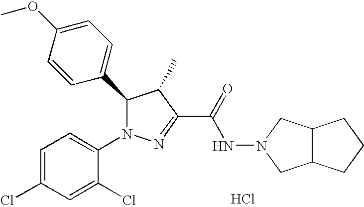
C1=C(OC)C=CC(C2N(C3=CC=C(Cl)C=C3Cl)N=C(C(=O)NN3CC4C(C3)CCC4)C2C)=C1.Cl
